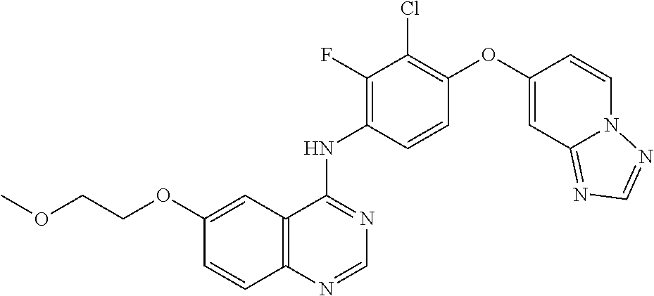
C12=C(C(NC3=C(F)C(Cl)=C(OC4=CC5=NC=NN5C=C4)C=C3)=NC=N1)C=C(OCCOC)C=C2
